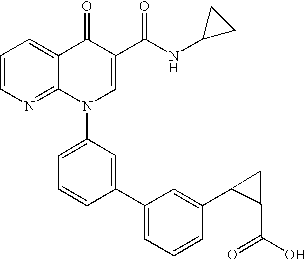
C1=CN=C2C(=C1)C(=O)C(C(NC1CC1)=O)=CN2C1=CC=CC(C2=CC=CC(C3C(C(O)=O)C3)=C2)=C1
